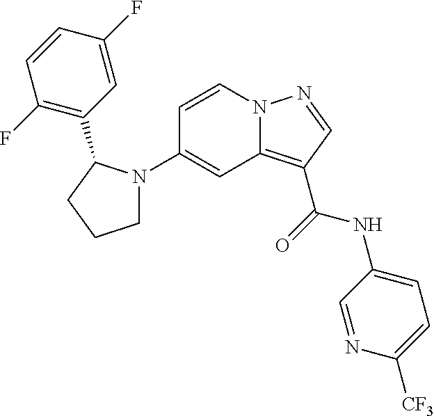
C1=CN2C(=C(C(=O)NC3=CC=C([CF3])N=C3)C=N2)C=C1N1CCCC1C1=C(F)C=CC(F)=C1
